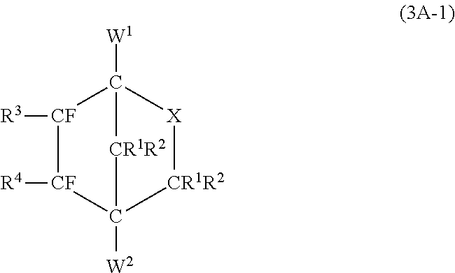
[CF]1([R4])[CF]([R3])C2([W1])[X][CR1R2]C1([W2])[CR1R2]2
